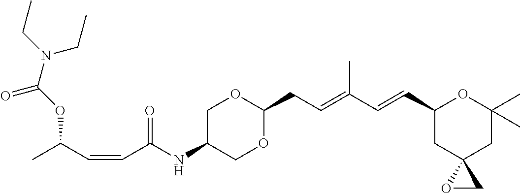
C1C(NC(C=CC(C)OC(=O)N(CC)CC)=O)COC(CC=C(C=CC2CC3(CC(C)(C)O2)OC3)C)O1
